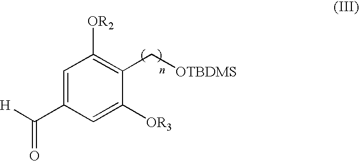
C1=C(C([H])=O)C=C([OR3])C(C[OTBDMS])=C1[OR2]
